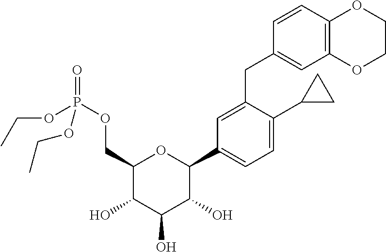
C1(COP(=O)(OCC)OCC)C(O)C(O)C(O)C(C2=CC=C(C3CC3)C(CC3=CC4=C(C=C3)OCCO4)=C2)O1
